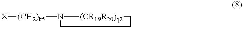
[(CH2)k5](N1[(CR19R20)q2]CCC1)[X]
